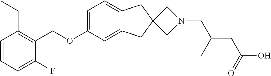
C1=CC=C(F)C(COC2=CC=C3C(=C2)CC2(C3)CN(CC(CC(O)=O)C)C2)=C1CC
